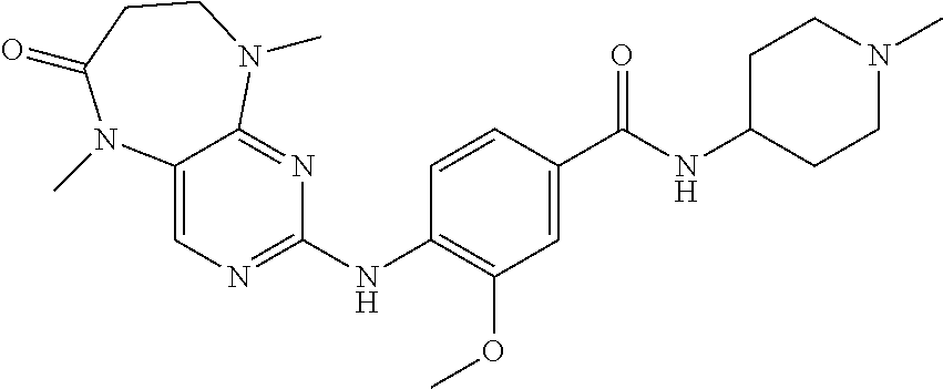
C12=CN=C(NC3=C(OC)C=C(C(NC4CCN(C)CC4)=O)C=C3)N=C1N(C)CCC(=O)N2C
